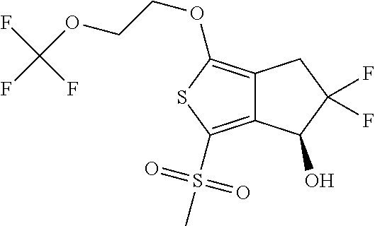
C12=C(OCCOC(F)(F)F)SC(S(C)(=O)=O)=C1C(O)C(F)(F)C2
